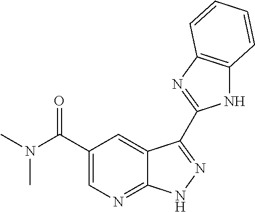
CN(C(C1=CN=C2C(=C1)C(C1=NC3=C(N1)C=CC=C3)=NN2)=O)C
